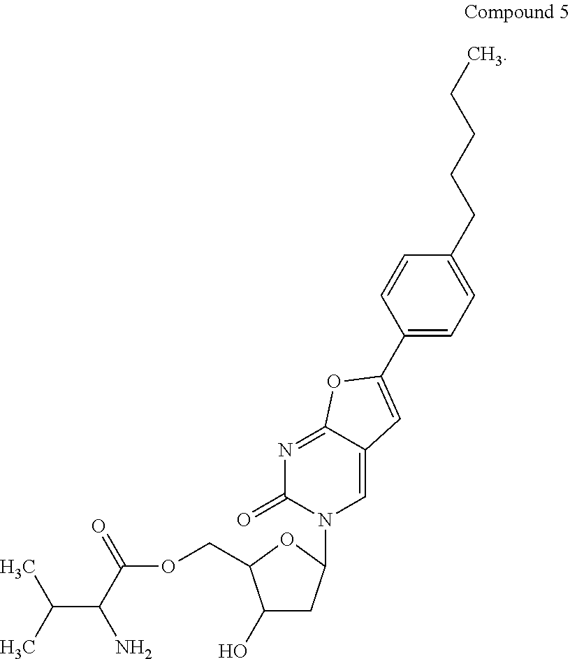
C1(O)CC(N2C=C3C(=NC2=O)OC(C2=CC=C(CCCCC)C=C2)=C3)OC1COC(C(N)C(C)C)=O
